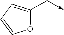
O1C(C->C)=CC=C1
